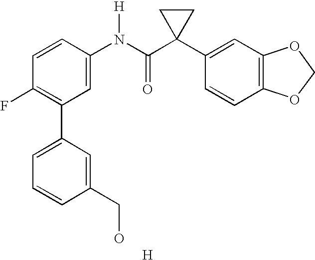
C1=CC(N(C(C2(C3=CC4=C(C=C3)OCO4)CC2)=O)[H])=CC(C2=CC=CC(CO)=C2)=C1F.[H]
